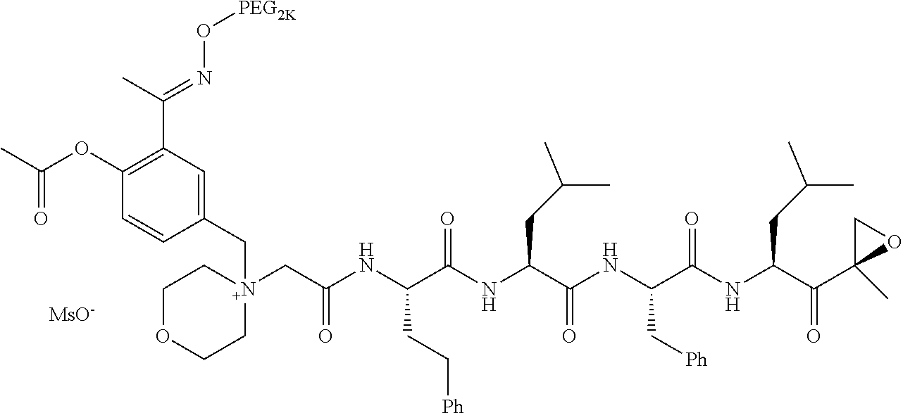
C(C1=C(OC(C)=O)C=CC(C[N+]2(CC(NC(C(NC(C(NC(C(NC(C(C3(C)OC3)=O)CC(C)C)=O)C[Ph])=O)CC(C)C)=O)CC[Ph])=O)CCOCC2)=C1)(=NO[PEG2K])C.[MsO-]
